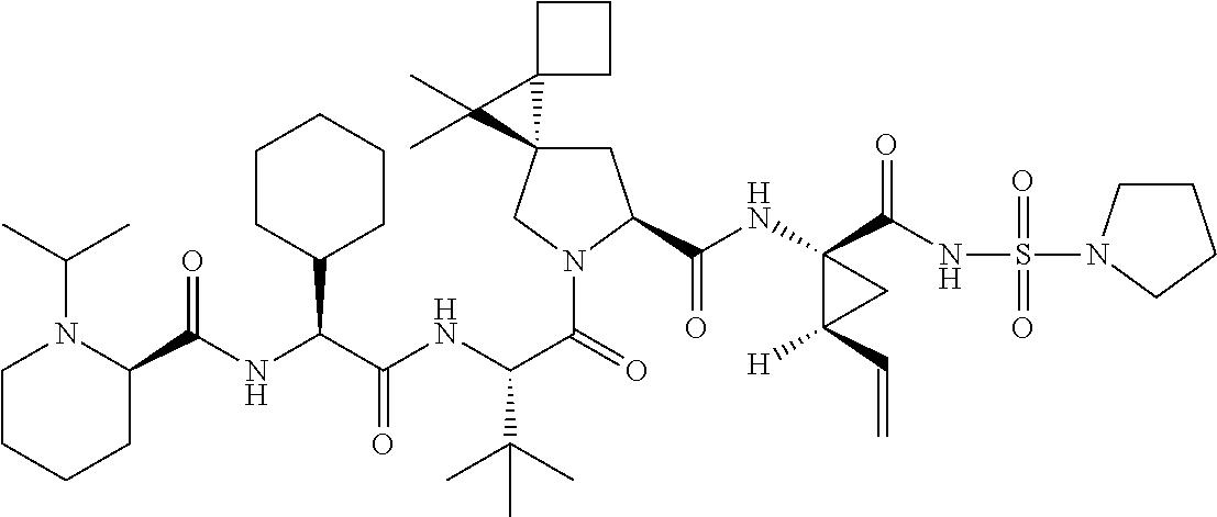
C1C2(CN(C(=O)C(NC(C(NC(=O)C3N(C(C)C)CCCC3)C3CCCCC3)=O)C(C)(C)C)C1C(NC1(C(NS(=O)(=O)N3CCCC3)=O)C([H])(C=C)C1)=O)C1(C2(C)C)CCC1
